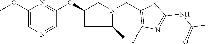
C1(OC)=CN=CC(OC2CC(C)N(CC3=C(F)N=C(NC(C)=O)S3)C2)=N1
